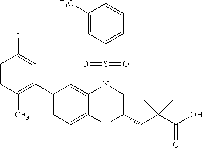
C1(C2=C([CF3])C=CC(F)=C2)=CC=C2C(=C1)N(S(C1=CC=CC([F3C])=C1)(=O)=O)CC(CC(C(O)=O)(C)C)O2
